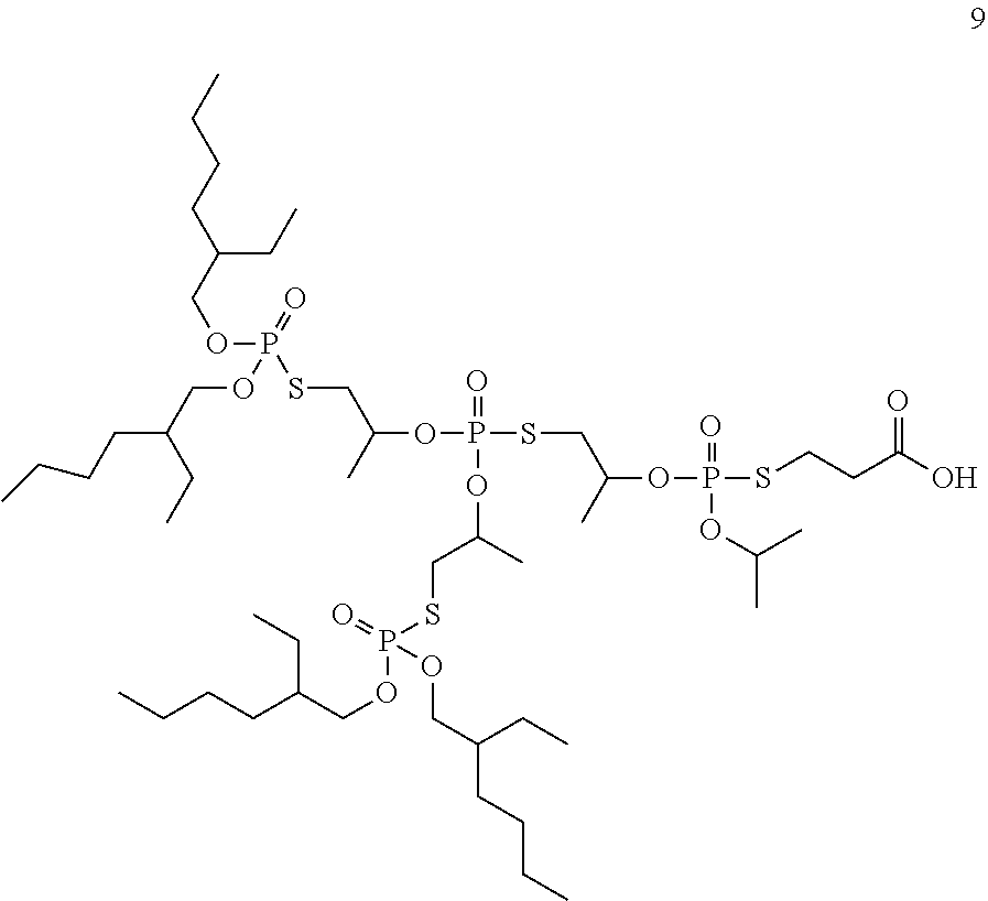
C(COP(=O)(OCC(CCCC)CC)SCC(OP(SCC(OP(SCCC(O)=O)(=O)OC(C)C)C)(=O)OC(CSP(=O)(OCC(CCCC)CC)OCC(CC)CCCC)C)C)(CCCC)CC
